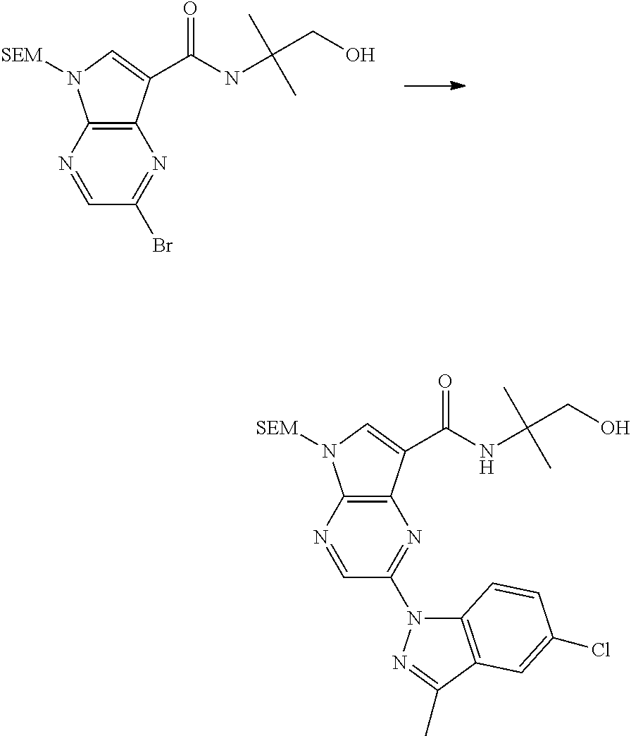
N1=CC(Br)=NC2=C1N([SEM])C=C2C(NC(CO)(C)C)=O.N1=CC(N2C3=C(C(C)=N2)C=C(Cl)C=C3)=NC2=C1N([SEM])C=C2C(NC(CO)(C)C)=O
